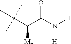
O=C(N([H])[H])C(C(C)(C)C)[Me]
